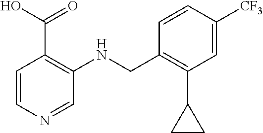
C1=CN=CC(NCC2=C(C3CC3)C=C([CF3])C=C2)=C1C(O)=O
